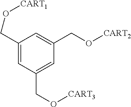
C1(CO[CART1])=CC(CO[CART3])=CC(CO[CART2])=C1
